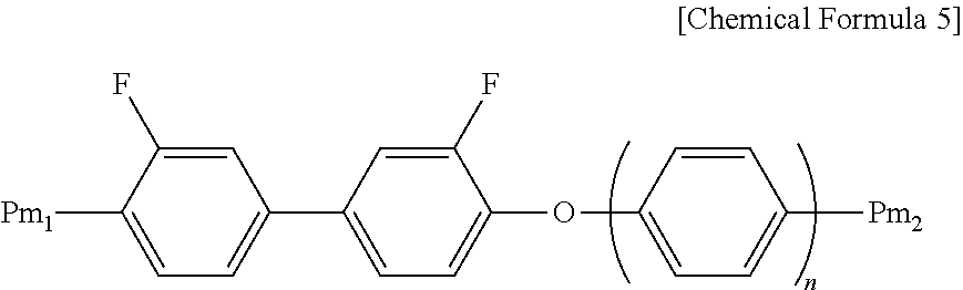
C1=C(F)C([Pm1])=CC=C1C1=CC=C(OC2=CC=C([Pm2])C=C2)C(F)=C1
